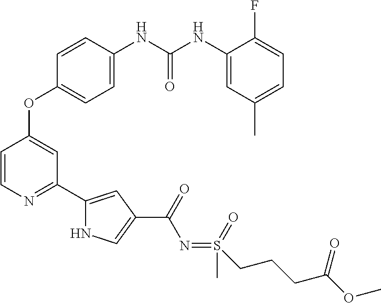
C1=CC(NC(=O)NC2=CC(C)=CC=C2F)=CC=C1OC1=CC(C2=CC(C(=O)N=S(=O)(C)CCCC(OC)=O)=CN2)=NC=C1
